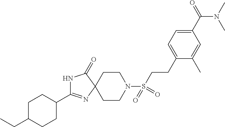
N1C(C2CCC(CC)CC2)=NC2(C1=O)CCN(S(CCC1=CC=C(C(=O)N(C)C)C=C1C)(=O)=O)CC2
